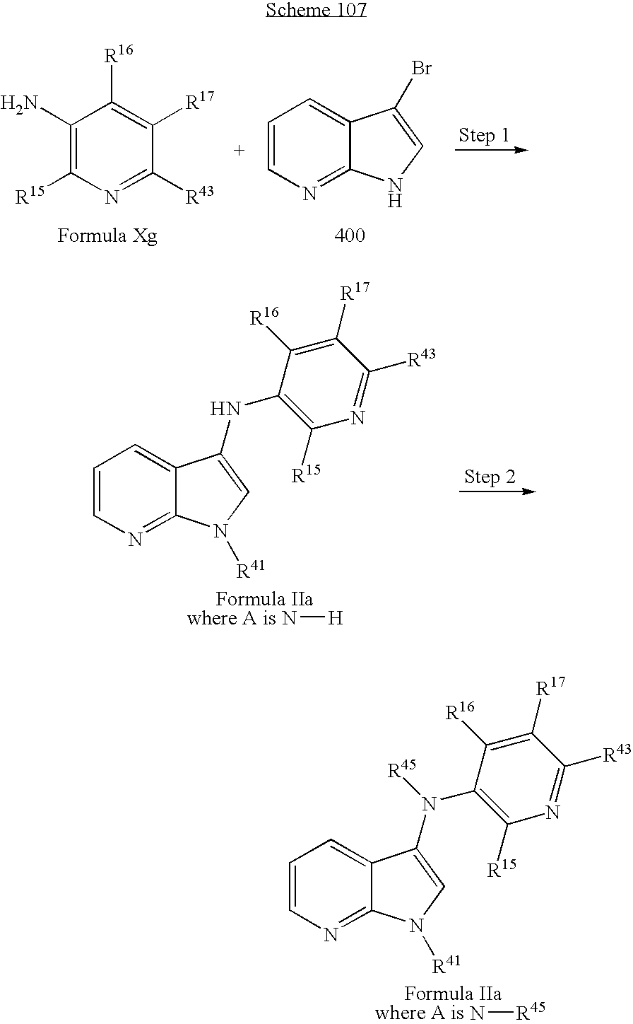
C1(N)=C([R15])N=C([R43])C([R17])=C1[R16].C1=CN=C2C(=C1)C(Br)=CN2.N[H].C1=CN=C2C(=C1)C(NC1=C([R15])N=C([R43])C([R17])=C1[R16])=CN2[R41].N[R45].N1=C2C(=CC=C1)C(N(C1=C([R15])N=C([R43])C([R17])=C1[R16])[R45])=CN2[R41]
